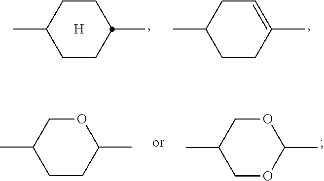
C1CC(C)CCC1C.[H].C1CC(C)=CCC1C.C1CC(C)OCC1C.C1OC(C)OCC1C
